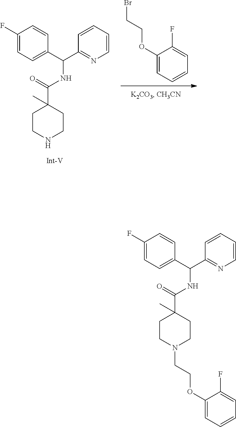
C1(OCCBr)=CC=CC=C1F.C1CNCCC1(C(NC(C1=CC=C(F)C=C1)C1=NC=CC=C1)=O)C.C1CN(CCOC2=CC=CC=C2F)CCC1(C(NC(C1=CC=C(F)C=C1)C1=NC=CC=C1)=O)C
